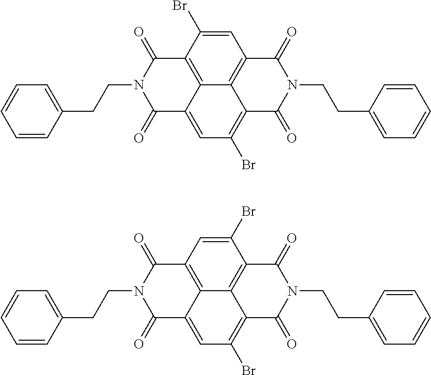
C1=C(Br)C2=C3C4=C1C(=O)N(CCC1=CC=CC=C1)C(=O)C4=C(Br)C=C3C(=O)N(CCC1=CC=CC=C1)C2=O.C1(Br)=CC2=C3C4=C1C(=O)N(CCC1=CC=CC=C1)C(=O)C4=C(Br)C=C3C(=O)N(CCC1=CC=CC=C1)C2=O
